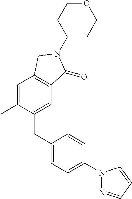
C1=C(C)C(CC2=CC=C(N3N=CC=C3)C=C2)=CC2=C1CN(C1CCOCC1)C2=O
